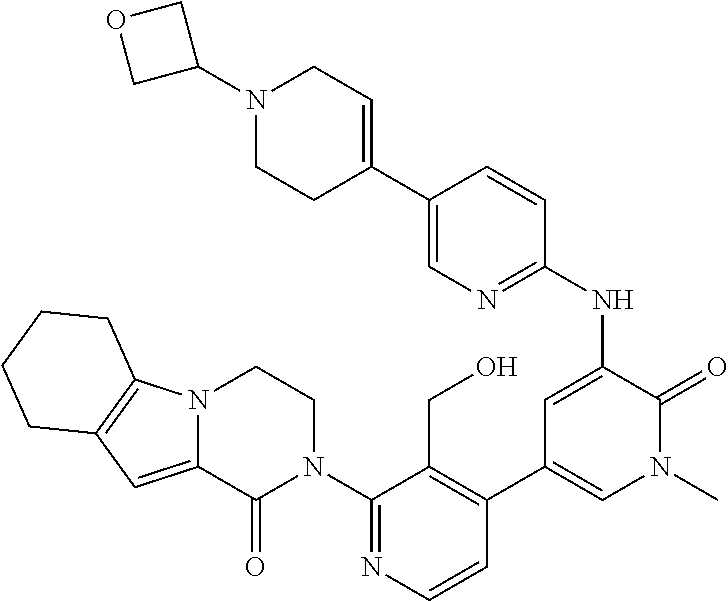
C1=CN=C(N2CCN3C(=CC4=C3CCCC4)C2=O)C(CO)=C1C1=CN(C)C(=O)C(NC2=NC=C(C3=CCN(C4COC4)CC3)C=C2)=C1
